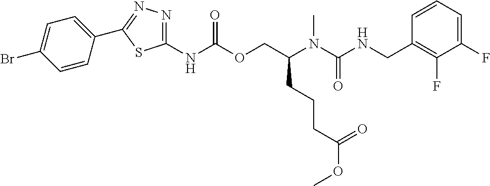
C1=CC(CNC(N(C(COC(NC2=NN=C(C3=CC=C(Br)C=C3)S2)=O)CCCC(OC)=O)C)=O)=C(F)C(F)=C1
